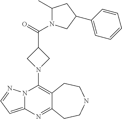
N12C(=CC=N1)N=C1C(=C2N2CC(C(=O)N3C(C)CC(C4=CC=CC=C4)C3)C2)CCNCC1
